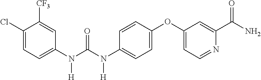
N(C1=CC=C(OC2=CC=NC(C(N)=O)=C2)C=C1)([H])C(N([H])C1=CC=C(Cl)C([CF3])=C1)=O
